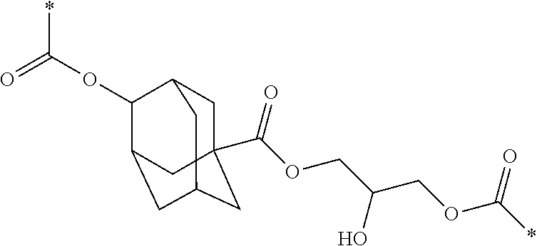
C1C2(C(OCC(COC(*)=O)O)=O)CC3CC(C(OC(*)=O)C1C3)C2
